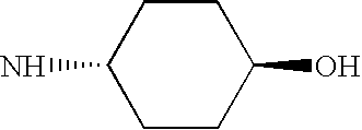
C1(N)CCC(O)CC1
